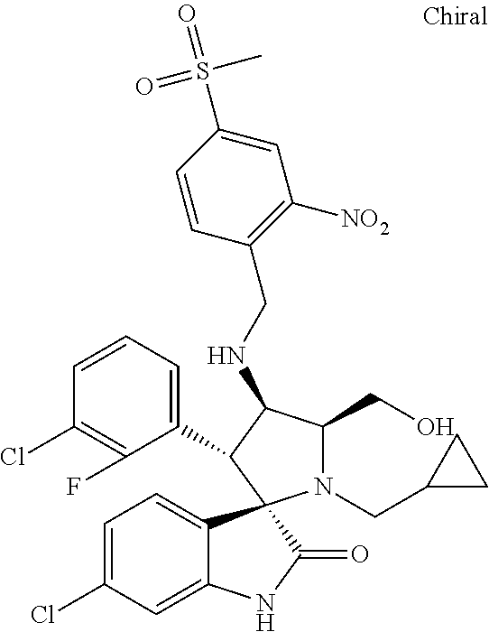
C1=C(Cl)C=C2C(=C1)C1(C(=O)N2)N(CC2CC2)C(CO)C(NCC2=C([NO2])C=C(S(C)(=O)=O)C=C2)C1C1=CC=CC(Cl)=C1F
